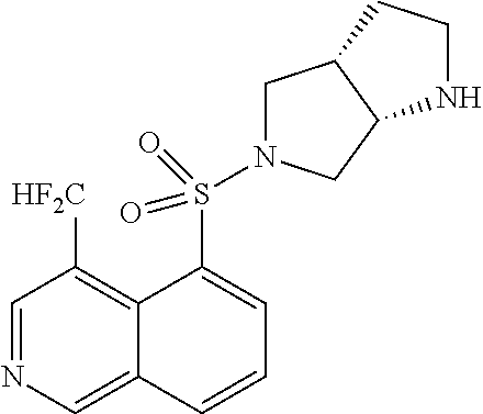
C1=NC=C2C(=C1[HF2C])C(S(=O)(=O)N1CC3C(C1)NCC3)=CC=C2
